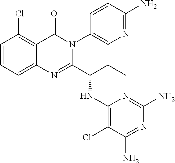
C1=CC=C2C(=C1Cl)C(=O)N(C1=CN=C(N)C=C1)C(C(CC)NC1=C(Cl)C(N)=NC(N)=N1)=N2
